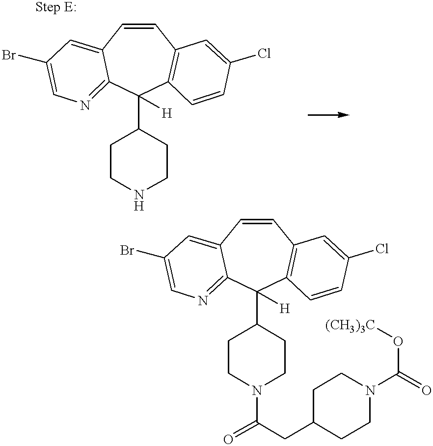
C1=CC2=CC(Br)=CN=C2C(C2CCNCC2)([H])C2=C1C=C(Cl)C=C2.C1=CC2=CC(Br)=CN=C2C(C2CCN(C(=O)CC3CCN(C(=O)O[(CH3)3C])CC3)CC2)([H])C2=C1C=C(Cl)C=C2
